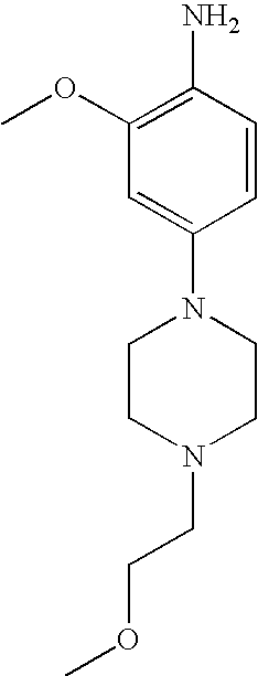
N1(C2=CC(OC)=C(N)C=C2)CCN(CCOC)CC1
